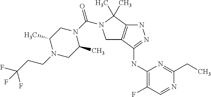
C1(NC2=NNC3=C2CN(C(N2CC(C)N(CCC(F)(F)F)CC2C)=O)C3(C)C)=C(F)C=NC(CC)=N1
